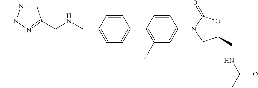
N(CC1=CC=C(C2=C(F)C=C(N3CC(CNC(C)=O)OC3=O)C=C2)C=C1)CC1=NN(C)N=C1
